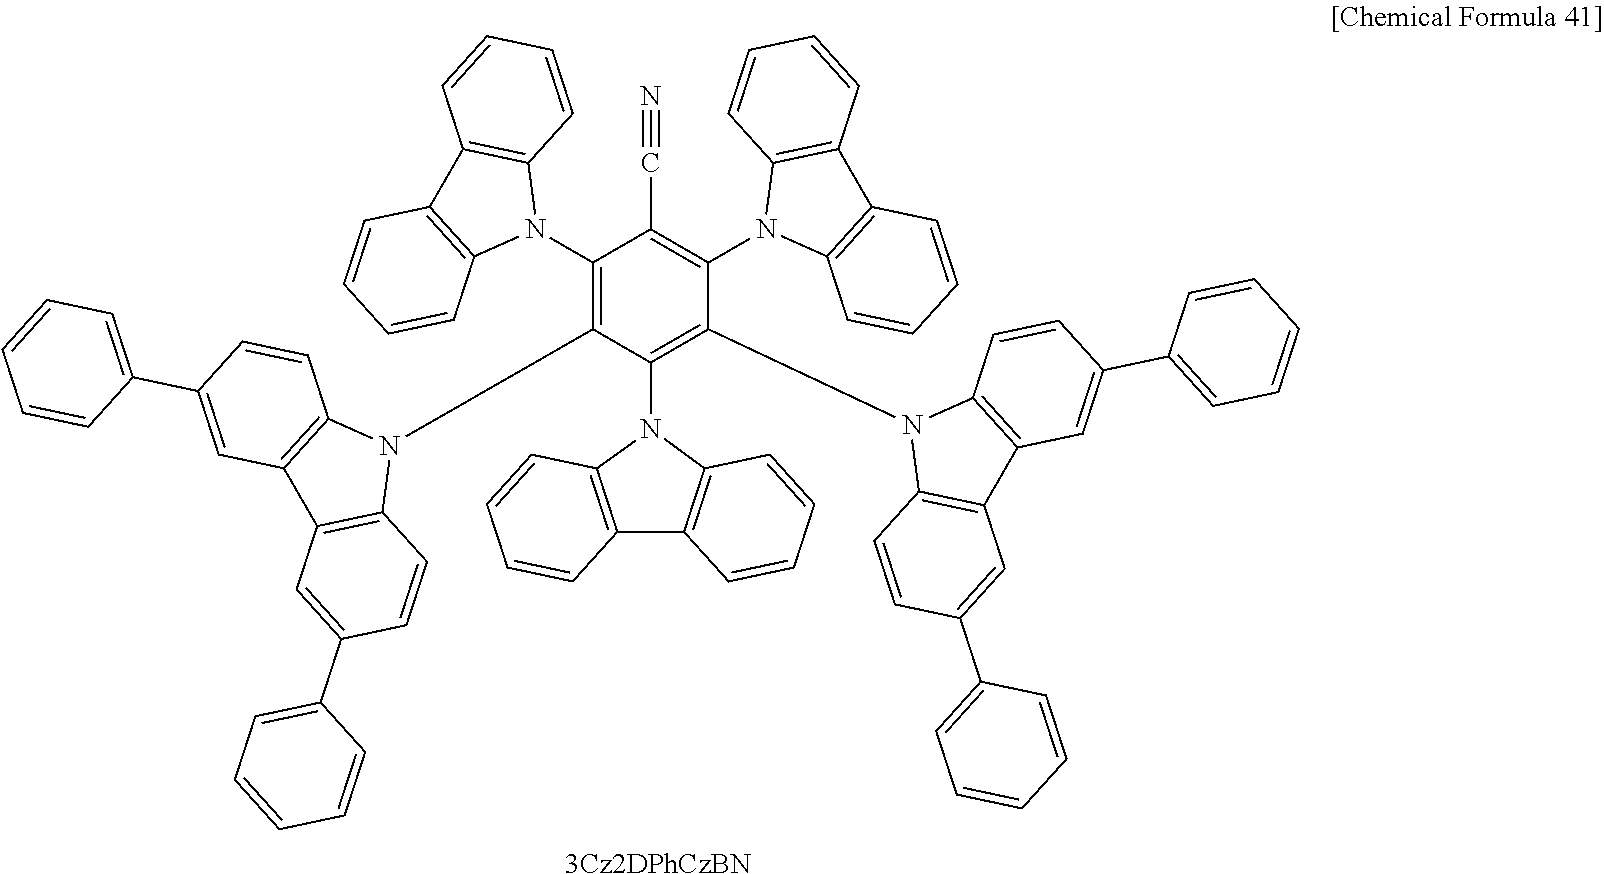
C1(N2C3=C(C4=C2C=CC=C4)C=CC=C3)=C(N2C3=C(C4=C2C=CC(C2=CC=CC=C2)=C4)C=C(C2=CC=CC=C2)C=C3)C(N2C3=C(C4=C2C=CC=C4)C=CC=C3)=C(N2C3=C(C4=C2C=CC(C2=CC=CC=C2)=C4)C=C(C2=CC=CC=C2)C=C3)C(N2C3=C(C4=C2C=CC=C4)C=CC=C3)=C1C#N.[3Cz2DPhCzBN]
